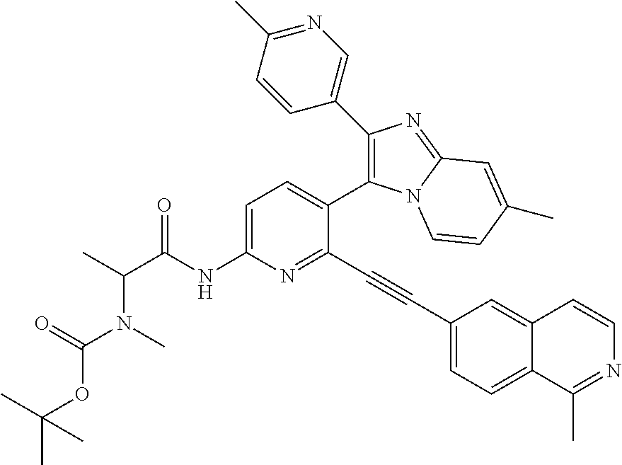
C1=C(NC(C(C)N(C)C(=O)OC(C)(C)C)=O)N=C(C#CC2=CC=C3C(=C2)C=CN=C3C)C(C2=C(C3=CN=C(C)C=C3)N=C3N2C=CC(C)=C3)=C1
